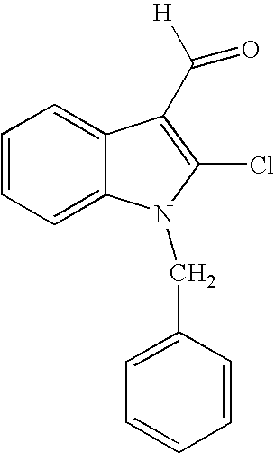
C1=CC=C2C(=C1)C(C([H])=O)=C(Cl)N2CC1=CC=CC=C1
